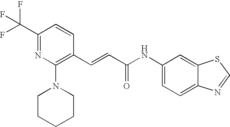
C(=CC(=O)NC1=CC=C2C(=C1)SC=N2)C1=C(N2CCCCC2)N=C(C(F)(F)F)C=C1
